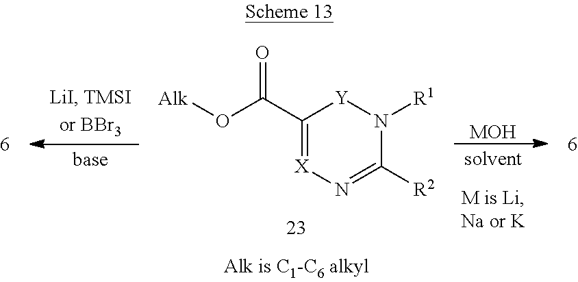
C1(C(O[Alk])=O)=[X]N=C([R2])N([R1])[Y]1.[MOH]
